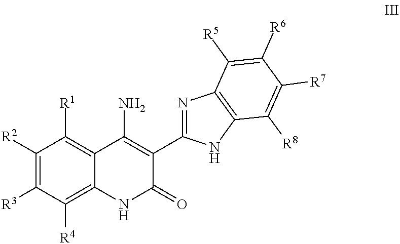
C1([R2])=C([R3])C([R4])=C2C(=C1[R1])C(N)=C(C1=NC3=C(N1)C([R8])=C([R7])C([R6])=C3[R5])C(=O)N2
